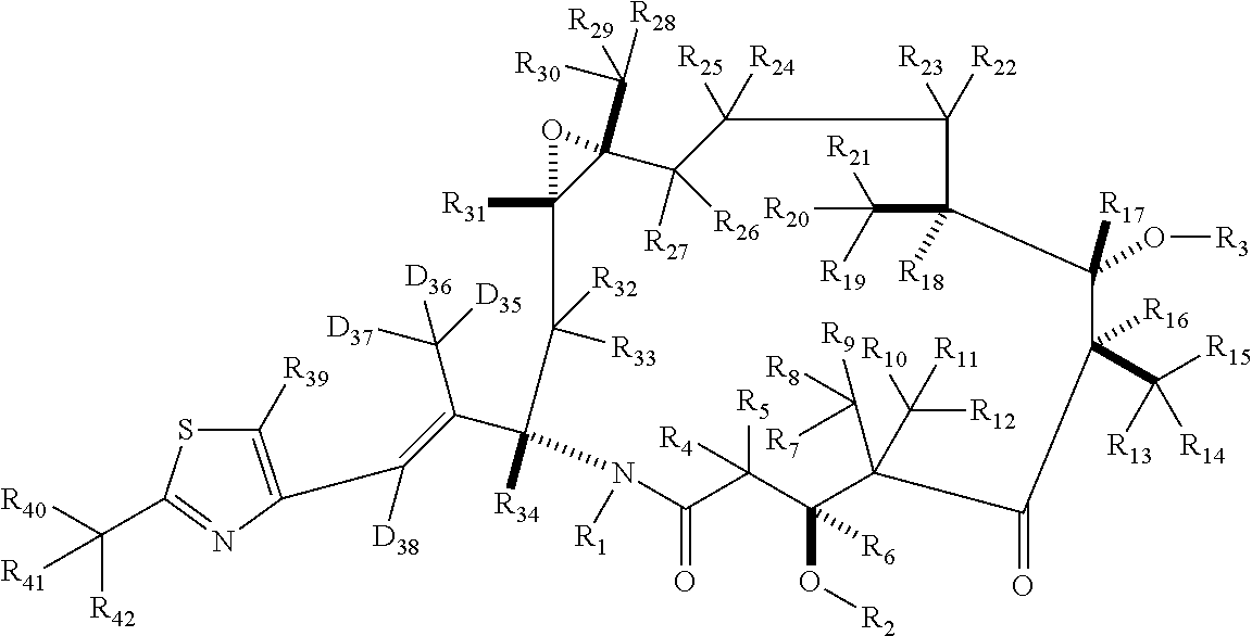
C1([R39])=C(C([D38])=C(C2([R34])C([R33])([R32])C3([R31])C(C([R29])([R28])[R30])(C([R27])([R26])C([R24])([R25])C([R23])([R22])C(C([R19])([R21])[R20])([R18])C([R17])(O[R3])C(C([R15])([R13])[R14])([R16])C(=O)C(C([R8])([R7])[R9])(C([R10])([R12])[R11])C(O[R2])([R6])C([R5])([R4])C(=O)N2[R1])O3)C([D35])([D37])[D36])N=C(C([R40])([R42])[R41])S1
